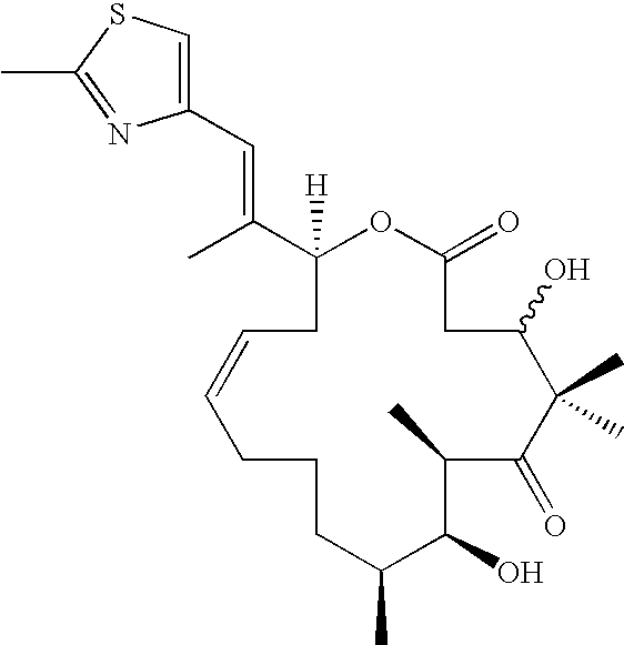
C1(C=C(C)C2([H])CC=CCCCC(C)C(O)C(C)C(=O)C(C)(C)C(O)CC(=O)O2)=CSC(C)=N1
